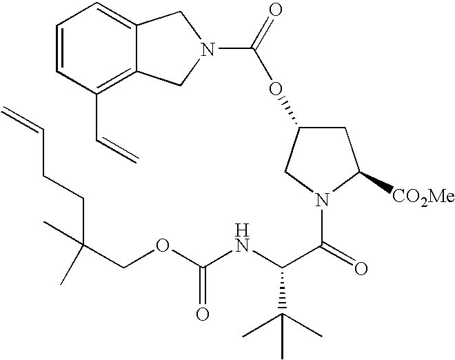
C1=CC(C=C)=C2C(=C1)CN(C(OC1CC([CO2Me])N(C(=O)C(NC(OCC(CCC=C)(C)C)=O)C(C)(C)C)C1)=O)C2
